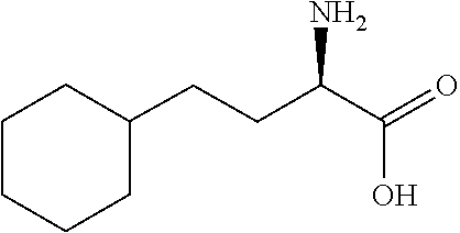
C1CCC(CCC(N)C(=O)O)CC1
